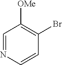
C1=NC=CC(Br)=C1[OMe]
